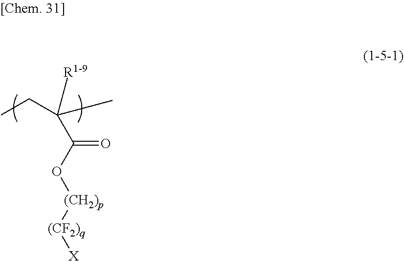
CCC(C)([R1-9])C(O[(CH2)p][(CF2)q][X])=O
